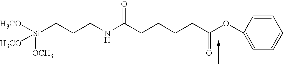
C1=CC(OC(CCCCC(NCCC[Si]([H3CO])([H3CO])[OCH3])=O)=O)=CC=C1
